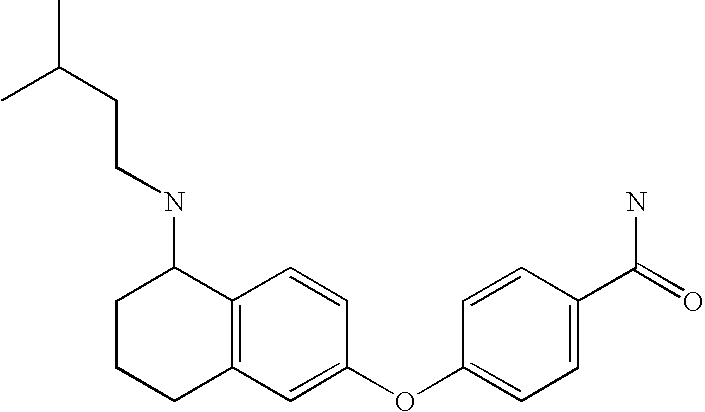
C12=C(C=CC(OC3=CC=C(C(=O)N)C=C3)=C1)C(NCCC(C)C)CCC2
